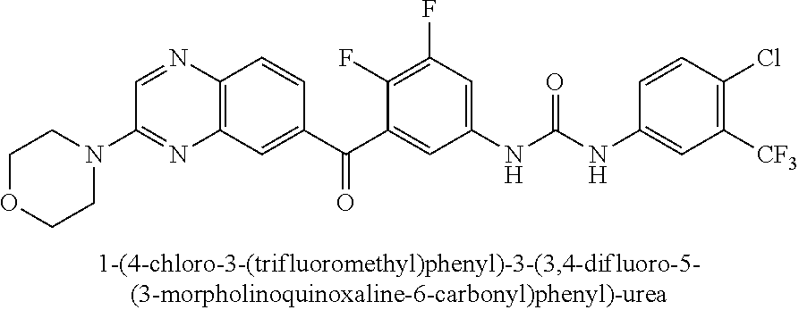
C1COCCN1C1=NC2=C(C=CC(C(=O)C3=CC(NC(=O)NC4=CC([CF3])=C(Cl)C=C4)=CC(F)=C3F)=C2)N=C1
